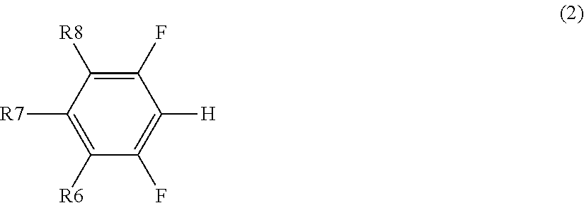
C1(F)=C([R8])C([R7])=C([R6])C(F)=C1[H]
